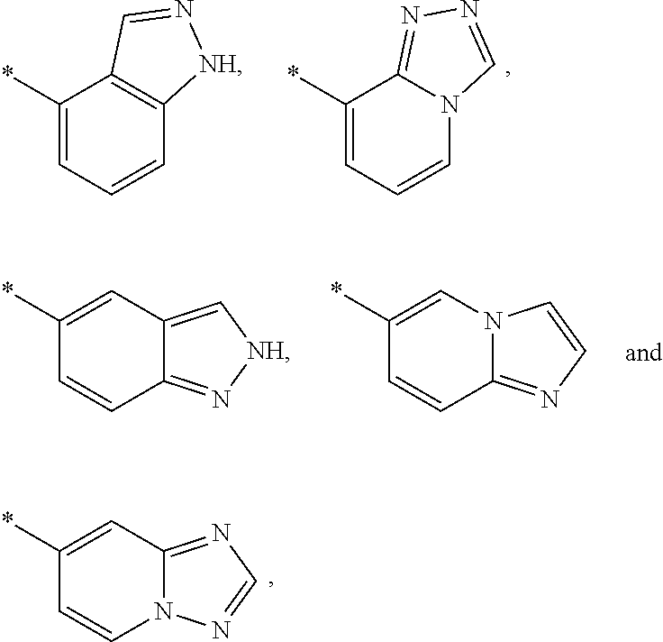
C1(*)=CC=CC2=C1C=N[NH]2.C1(*)=CC=CN2C1=NN=C2.C1(*)=CC2=C[NH]N=C2C=C1.C1(*)=CN2C(=NC=C2)C=C1.C1(*)=CC2=NC=NN2C=C1
